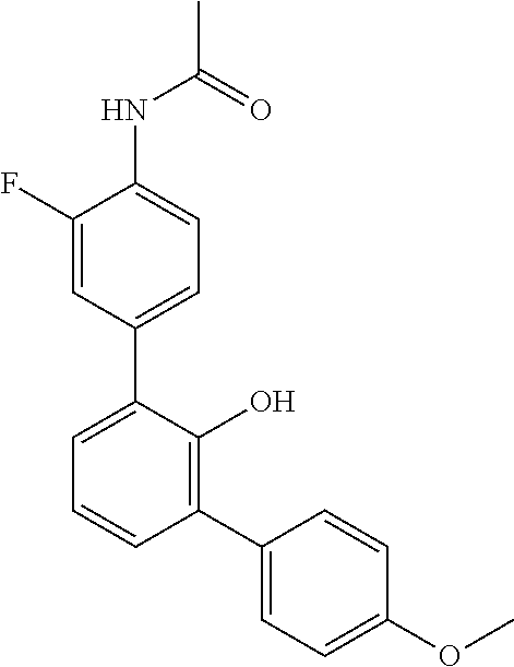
N(C1=CC=C(C2=CC=CC(C3=CC=C(OC)C=C3)=C2O)C=C1F)C(C)=O
